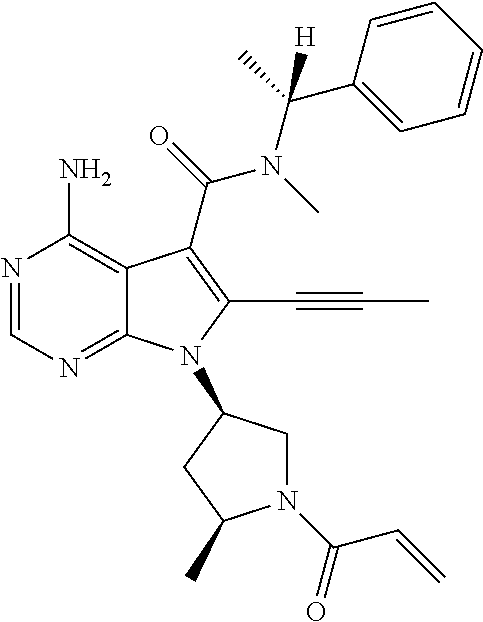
N1=CN=C2C(=C1N)C(C(=O)N(C(C)(C1=CC=CC=C1)[H])C)=C(C#CC)N2C1CN(C(C=C)=O)C(C)C1
